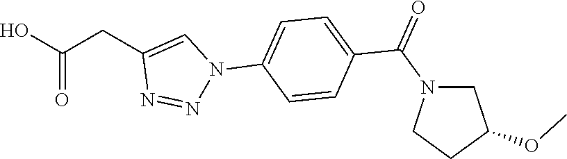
OC(CC1=CN(C2=CC=C(C(N3CCC(OC)C3)=O)C=C2)N=N1)=O
